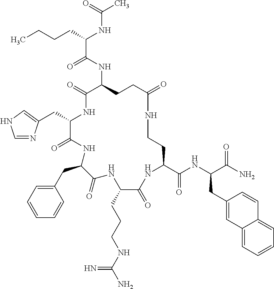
C(C1NC(=O)C(NC(C(CCCC)NC(C)=O)=O)CCC(=O)NCCC(C(NC(C(N)=O)CC2=CC3=CC=CC=C3C=C2)=O)NC(=O)C(CCCNC(N)=N)NC(=O)C(CC2=CC=CC=C2)NC1=O)C1=CNC=N1
